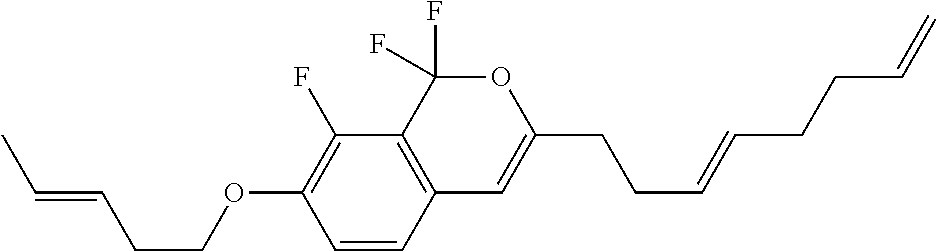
C1=CC2=C(C(F)=C1OCCC=CC)C(F)(F)OC(CCC=CCCC=C)=C2
